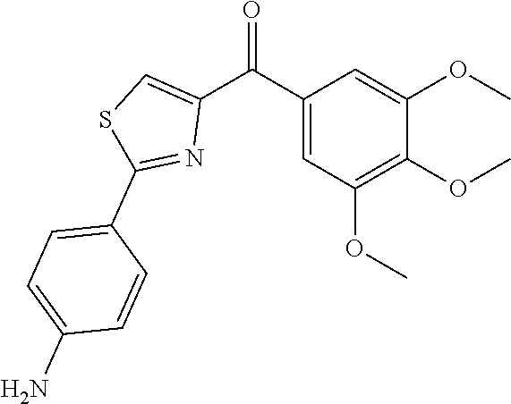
C1=C(C(C2=CSC(C3=CC=C(N)C=C3)=N2)=O)C=C(OC)C(OC)=C1OC
